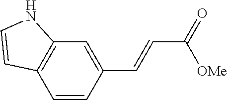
C1=CC(C=CC(=O)[OMe])=CC2=C1C=CN2
